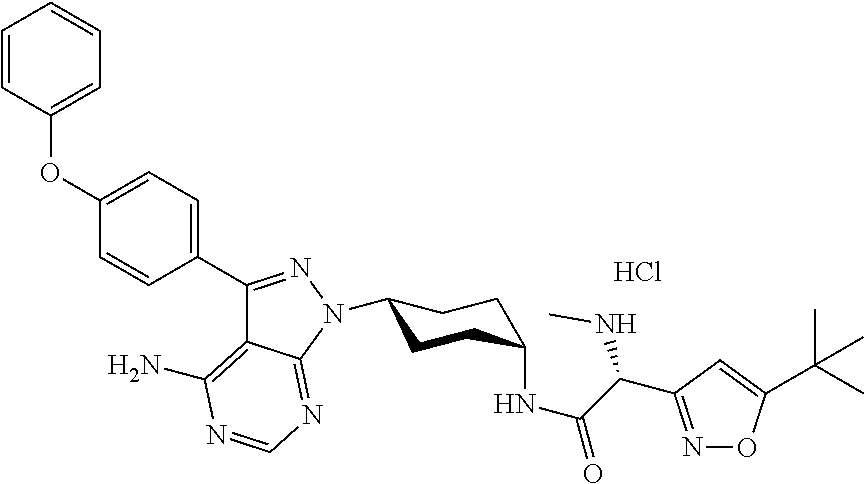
C1(N2C3=NC=NC(N)=C3C(C3=CC=C(OC4=CC=CC=C4)C=C3)=N2)CCC(NC(=O)C(NC)C2=NOC(C(C)(C)C)=C2)CC1.Cl
